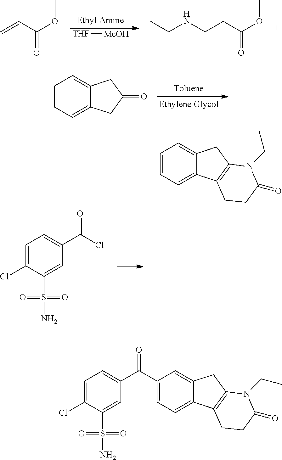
C1=CC=C2C(=C1)CC(=O)C2.[THF][MeOH].C=CC(OC)=O.C(NCCC(OC)=O)C.C1=CC=C2C(=C1)CC1=C2CCC(=O)N1CC.ClC(C1=CC=C(Cl)C(S(N)(=O)=O)=C1)=O.C(C1=CC=C(Cl)C(S(N)(=O)=O)=C1)(=O)C1=CC=C2C(=C1)CC1=C2CCC(=O)N1CC
